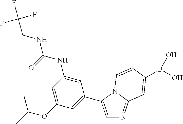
C1=C(C2=CC(OC(C)C)=CC(NC(NCC(F)(F)F)=O)=C2)N2C(=N1)C=C(B(O)O)C=C2
